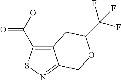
C12=C(C(O)=O)SN=C1COC(C(F)(F)F)C2
